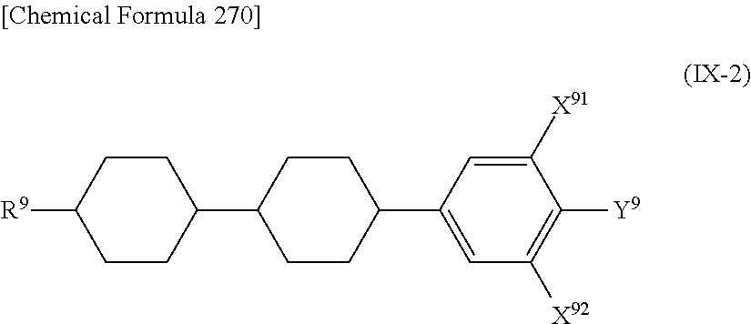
C1(C2=CC([X92])=C([Y9])C([X91])=C2)CCC(C2CCC([R9])CC2)CC1
